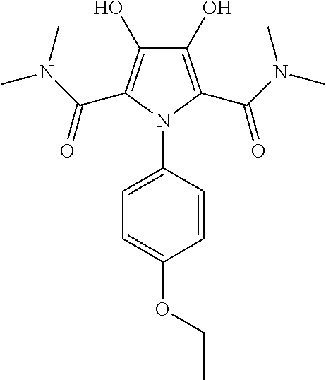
C1(O)=C(C(N(C)C)=O)N(C2=CC=C(OCC)C=C2)C(C(N(C)C)=O)=C1O
